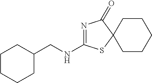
C1CCCC(CNC2=NC(=O)C3(S2)CCCCC3)C1
